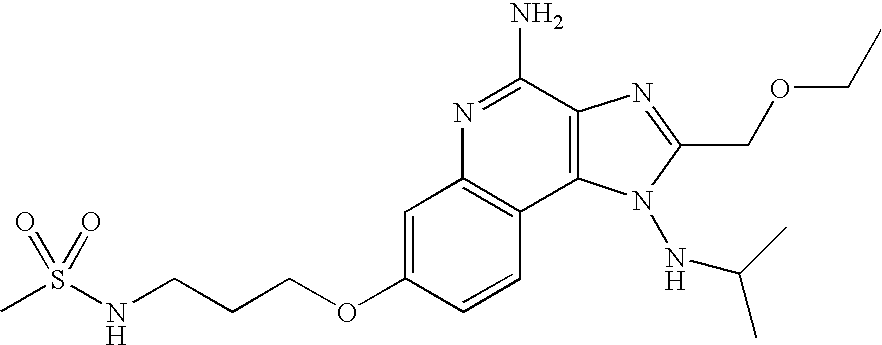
N1=C(N)C2=C(C3=C1C=C(OCCCNS(C)(=O)=O)C=C3)N(NC(C)C)C(COCC)=N2
